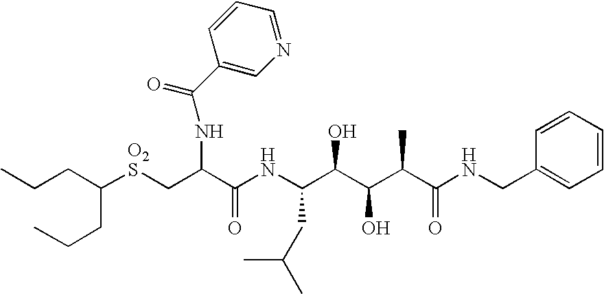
C(CC(CCC)[O2S]CC(C(NC(C(C(C(C(NCC1=CC=CC=C1)=O)C)O)O)CC(C)C)=O)NC(=O)C1=CN=CC=C1)C
